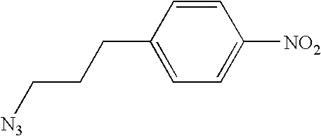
C1(CCC[N3])=CC=C([NO2])C=C1
